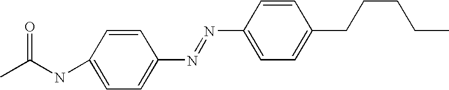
C1=CC(NC(C)=O)=CC=C1N=NC1=CC=C(CCCCC)C=C1
